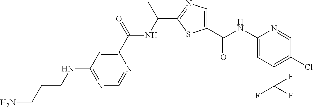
N(C1=NC=NC(C(=O)NC(C)C2=NC=C(C(=O)NC3=CC(C(F)(F)F)=C(Cl)C=N3)S2)=C1)CCCN
